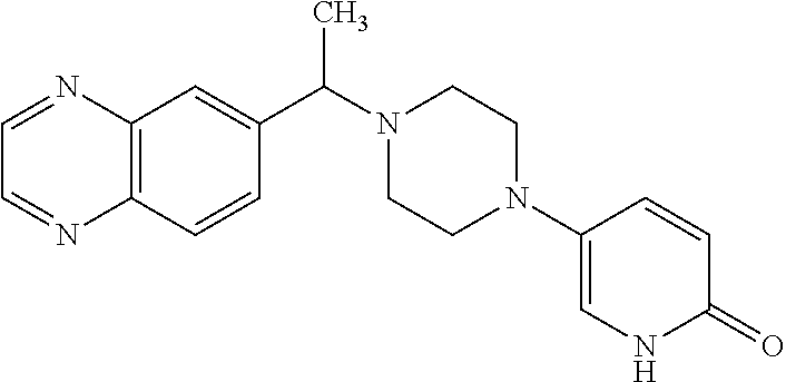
C12=C(C=CC(C(N3CCN(C4=CNC(=O)C=C4)CC3)C)=C1)N=CC=N2
